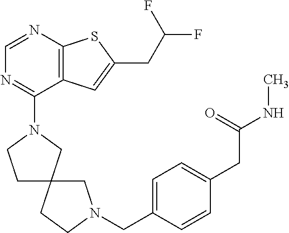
C1=NC2=C(C(N3CCC4(C3)CCN(CC3=CC=C(CC(NC)=O)C=C3)C4)=N1)C=C(CC(F)F)S2
